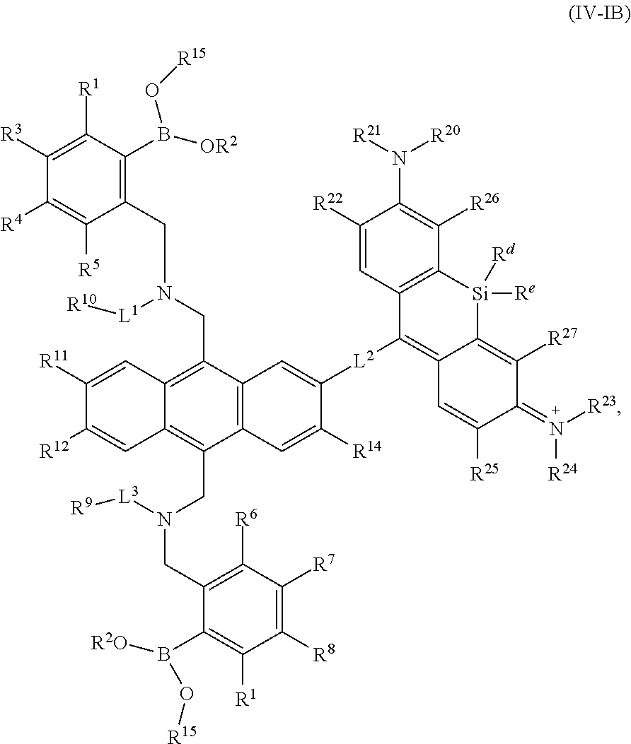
C1([R22])=CC2=C(C([R26])=C1N([R21])[R20])[Si]([Rd])([Re])C1=C([R27])C(=N([R23])[R24])C([R25])=CC1=C2[L2]C1=CC2=C(C(CN(CC3=C([R6])C([R7])=C([R8])C([R1])=C3B([R2O])O[R15])[L3][R9])=C3C(=C2CN(CC2=C(B(O[R15])[OR2])C([R1])=C([R3])C([R4])=C2[R5])[L1][R10])C=C([R11])C([R12])=C3)C=C1[R14]
